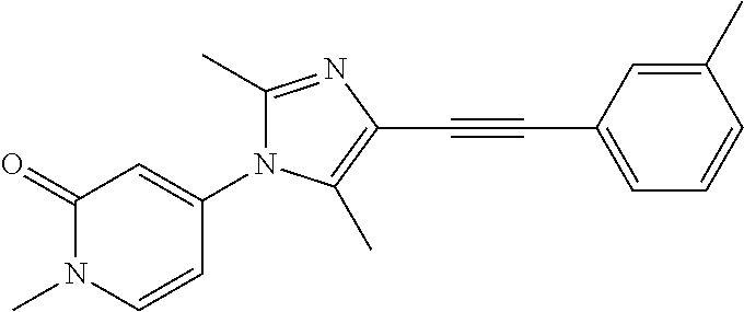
C1(=O)N(C)C=CC(N2C(C)=NC(C#CC3=CC=CC(C)=C3)=C2C)=C1
